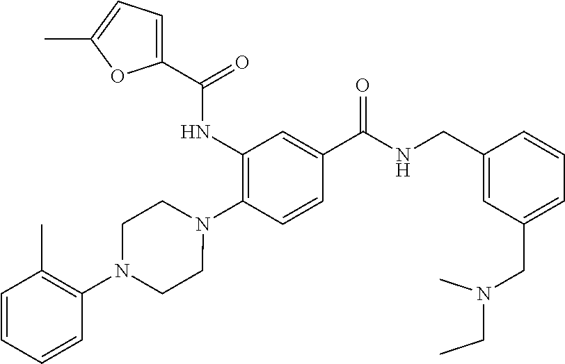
C1(NC(=O)C2=CC=C(C)O2)=C(N2CCN(C3=C(C)C=CC=C3)CC2)C=CC(C(NCC2=CC(CN(CC)C)=CC=C2)=O)=C1
